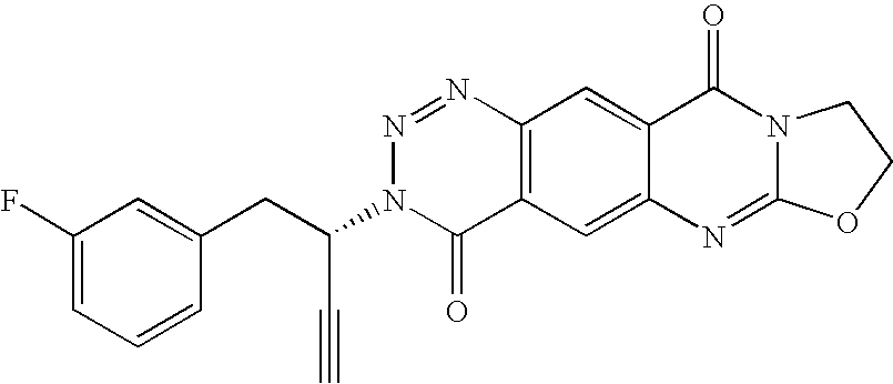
C1(F)=CC=CC(CC(N2C(=O)C3=C(N=N2)C=C2C(=C3)N=C3N(C2=O)CCO3)C#C)=C1
